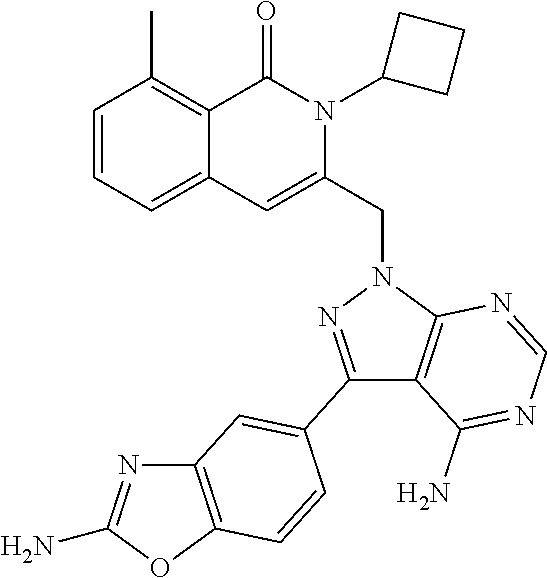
C1=CC=C2C(=C1C)C(=O)N(C1CCC1)C(CN1C3=C(C(N)=NC=N3)C(C3=CC4=C(OC(N)=N4)C=C3)=N1)=C2
